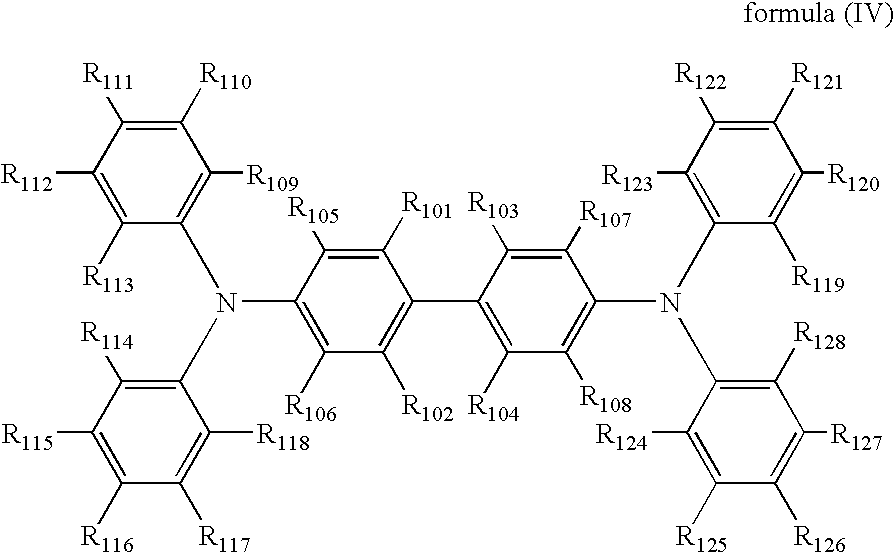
C1([R110])=C([R111])C([R112])=C([R113])C(N(C2=C([R106])C([R102])=C(C3=C([R104])C([R108])=C(N(C4=C([R123])C([R122])=C([R121])C([R120])=C4[R119])C4=C([R128])C([R127])=C([R126])C([R125])=C4[R124])C([R107])=C3[R103])C([R101])=C2[R105])C2=C([R114])C([R115])=C([R116])C([R117])=C2[R118])=C1[R109]
